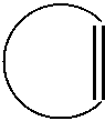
C=C
